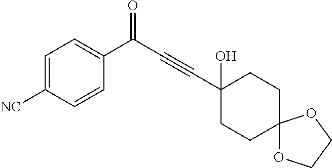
C1(O)(C#CC(=O)C2=CC=C([NC])C=C2)CCC2(CC1)OCCO2
